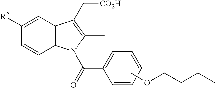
C1=CC2=C(C=C1[R2])C(C[CO2H])=C(C)N2C(C1=CC=CC=C1)=O.COCCCC
